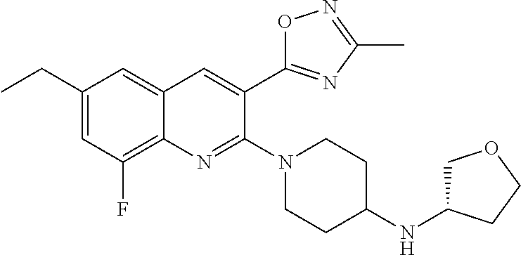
C1(CC)=CC(F)=C2C(=C1)C=C(C1=NC(C)=NO1)C(N1CCC(NC3COCC3)CC1)=N2
